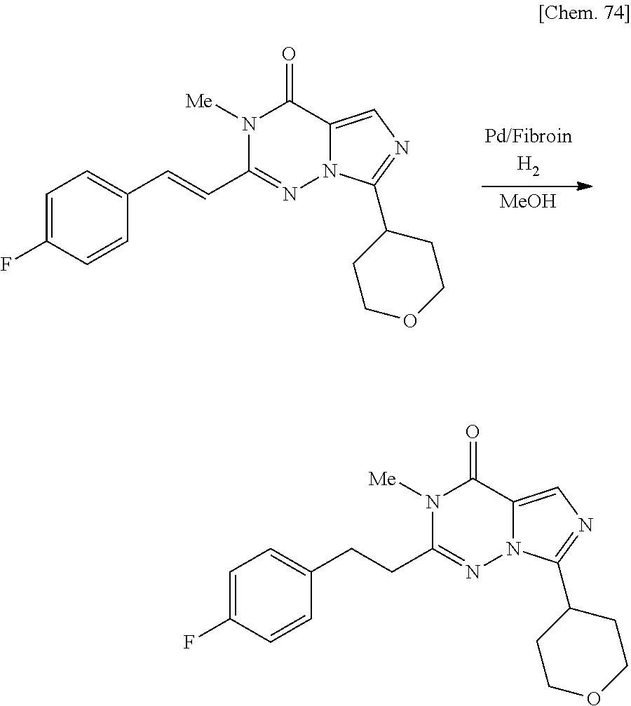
N1([Me])C(C=CC2=CC=C(F)C=C2)=NN2C(=CN=C2C2CCOCC2)C1=O.[MeOH].N1([Me])C(CCC2=CC=C(F)C=C2)=NN2C(=CN=C2C2CCOCC2)C1=O
